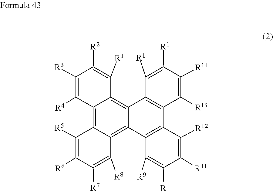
C12=C(C3=C(C4=C5C(=C6C([R4])=C([R3])C([R2])=C([R1])C6=C14)C([R5])=C([R6])C([R7])=C5[R8])C([R9])=C([R1])C([R11])=C3[R12])C([R13])=C([R14])C([R1])=C2[R1]
